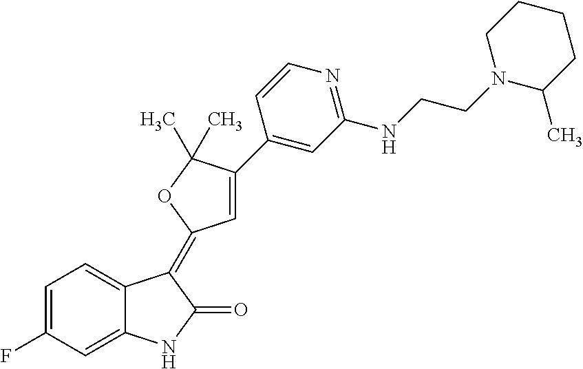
C1=C(F)C=C2C(=C1)C(=C1C=C(C3=CC(NCCN4C(C)CCCC4)=NC=C3)C(C)(C)O1)C(=O)N2
